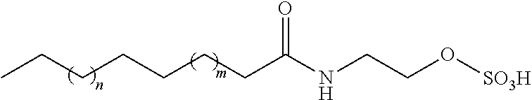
CCCCCCCC(NCCO[SO3H])=O
